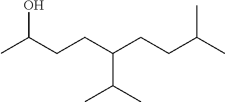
CC(CCC(CCC(C)C)C(C)C)O
